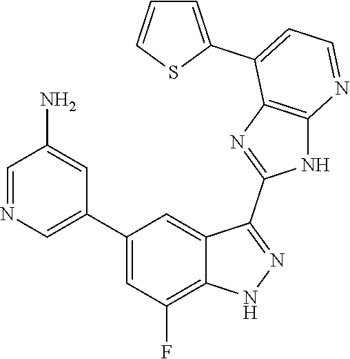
C1=NC=C(C2=CC(F)=C3C(=C2)C(C2=NC4=C(N2)N=CC=C4C2=CC=CS2)=NN3)C=C1N
